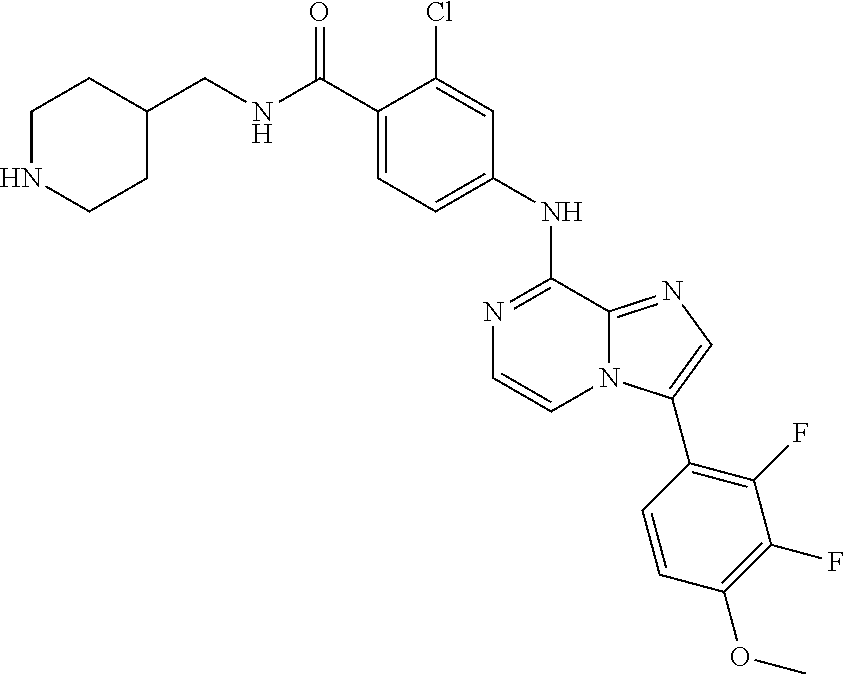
C1(NC2=NC=CN3C2=NC=C3C2=C(F)C(F)=C(OC)C=C2)=CC=C(C(NCC2CCNCC2)=O)C(Cl)=C1
